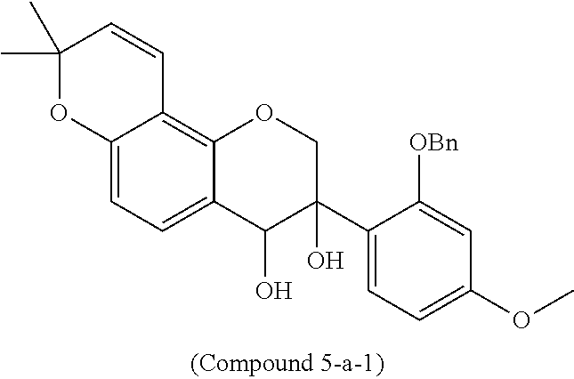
C12=CC=C3C(=C1C=CC(C)(C)O2)OCC(C1=CC=C(OC)C=C1[OBn])(O)C3O
